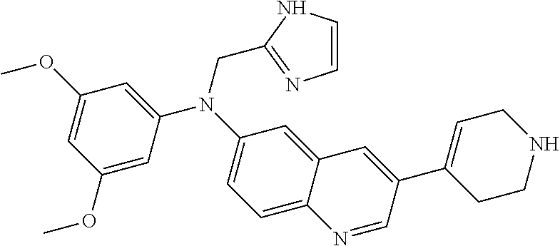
C1=C2C(=CC=C1N(C1=CC(OC)=CC(OC)=C1)CC1=NC=CN1)N=CC(C1=CCNCC1)=C2
